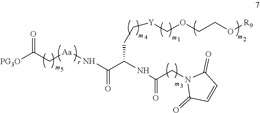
N(C(C(NC(=O)CN1C(=O)C=CC1=O)CC[Y]COCCO[R9])=O)[Aa]CC([PG3O])=O
